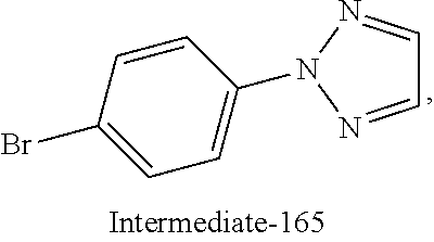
C1=CC(Br)=CC=C1N1N=CC=N1
